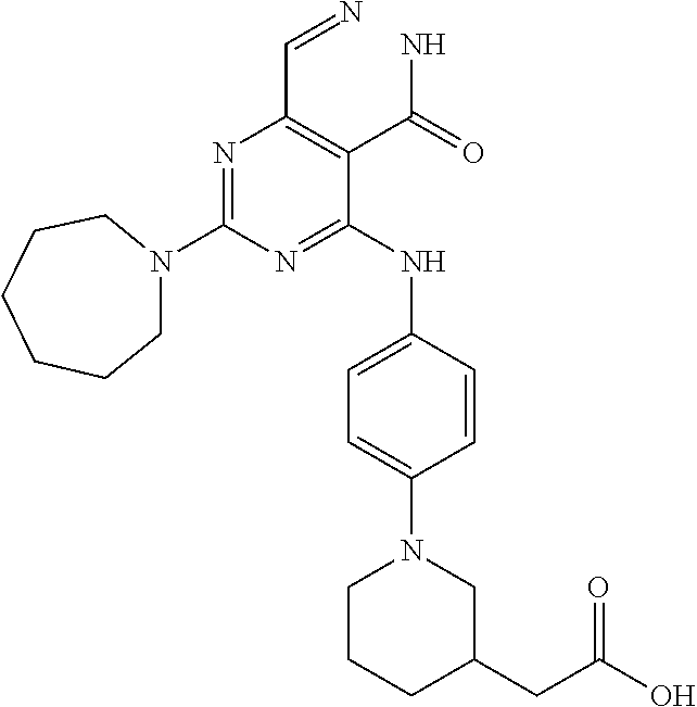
N1=C(N2CCCCCC2)N=C(NC2=CC=C(N3CCCC(CC(O)=O)C3)C=C2)C(C(N)=O)=C1C=N
